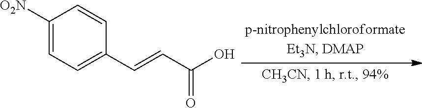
C1([O2N])=CC=C(C=CC(O)=O)C=C1
